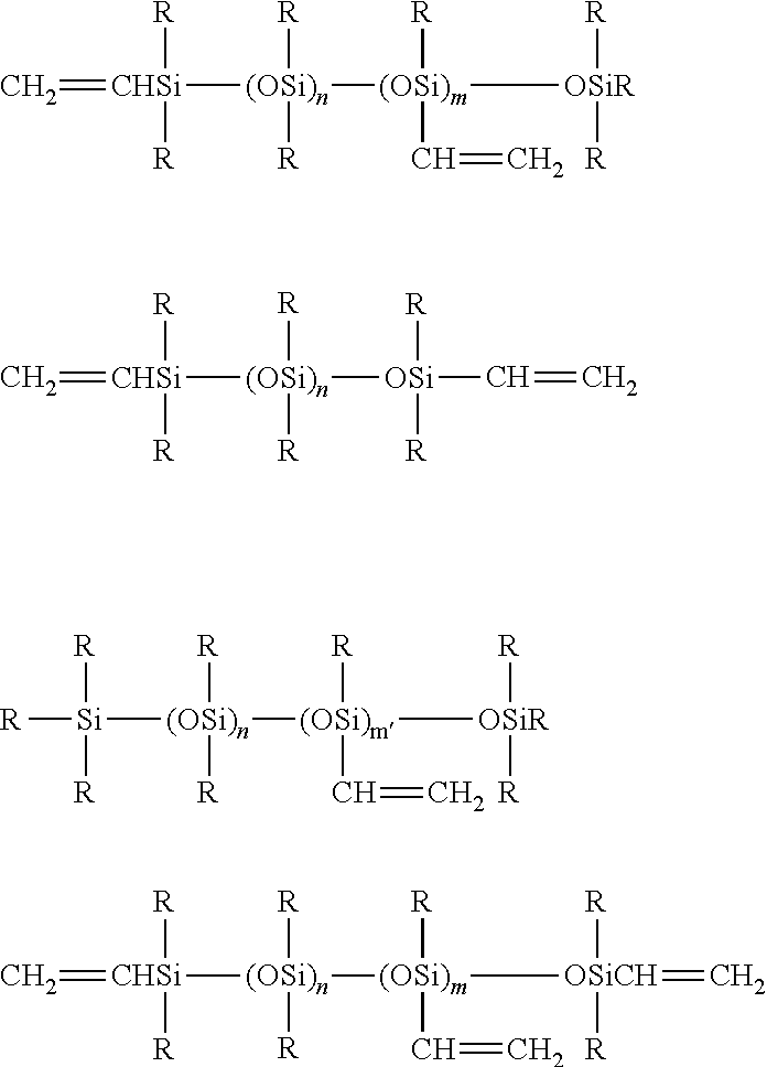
C=[CHSi]([R])([R])[(OSi)n]([(OSi)m]([OSiR]([R])[R])([R])C=C)([R])[R].C=[CHSi]([R])([R])[(OSi)n]([OSi]([R])([R])C=C)([R])[R].[R][Si]([(OSi)n]([(OSi)m]([R])(C=C)[OSiR]([R])[R])([R])[R])([R])[R].C=[CHSi]([R])([R])[(OSi)n]([(OSi)m]([OSiCH](=C)([R])[R])([R])C=C)([R])[R]
